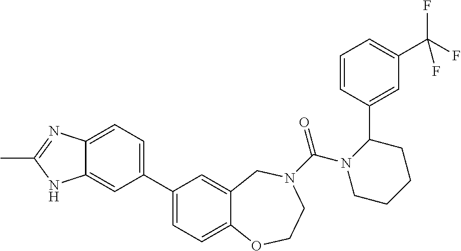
C1(C2=CC=C3C(=C2)NC(C)=N3)=CC=C2C(=C1)CN(C(N1CCCCC1C1=CC(C(F)(F)F)=CC=C1)=O)CCO2
